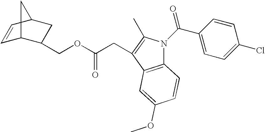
C1=CC2CC(COC(CC3=C(C)N(C(C4=CC=C(Cl)C=C4)=O)C4=C3C=C(OC)C=C4)=O)C1C2
